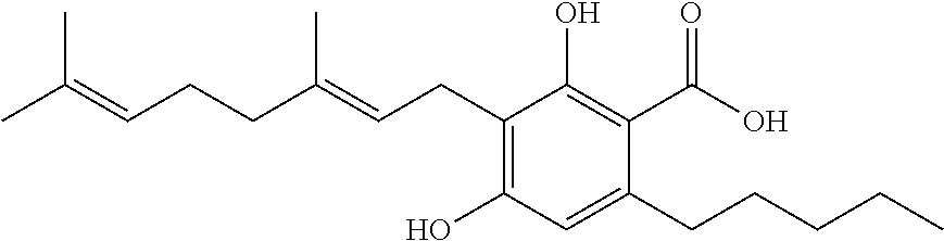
C1(O)=C(CC=C(CCC=C(C)C)C)C(O)=C(C(O)=O)C(CCCCC)=C1
